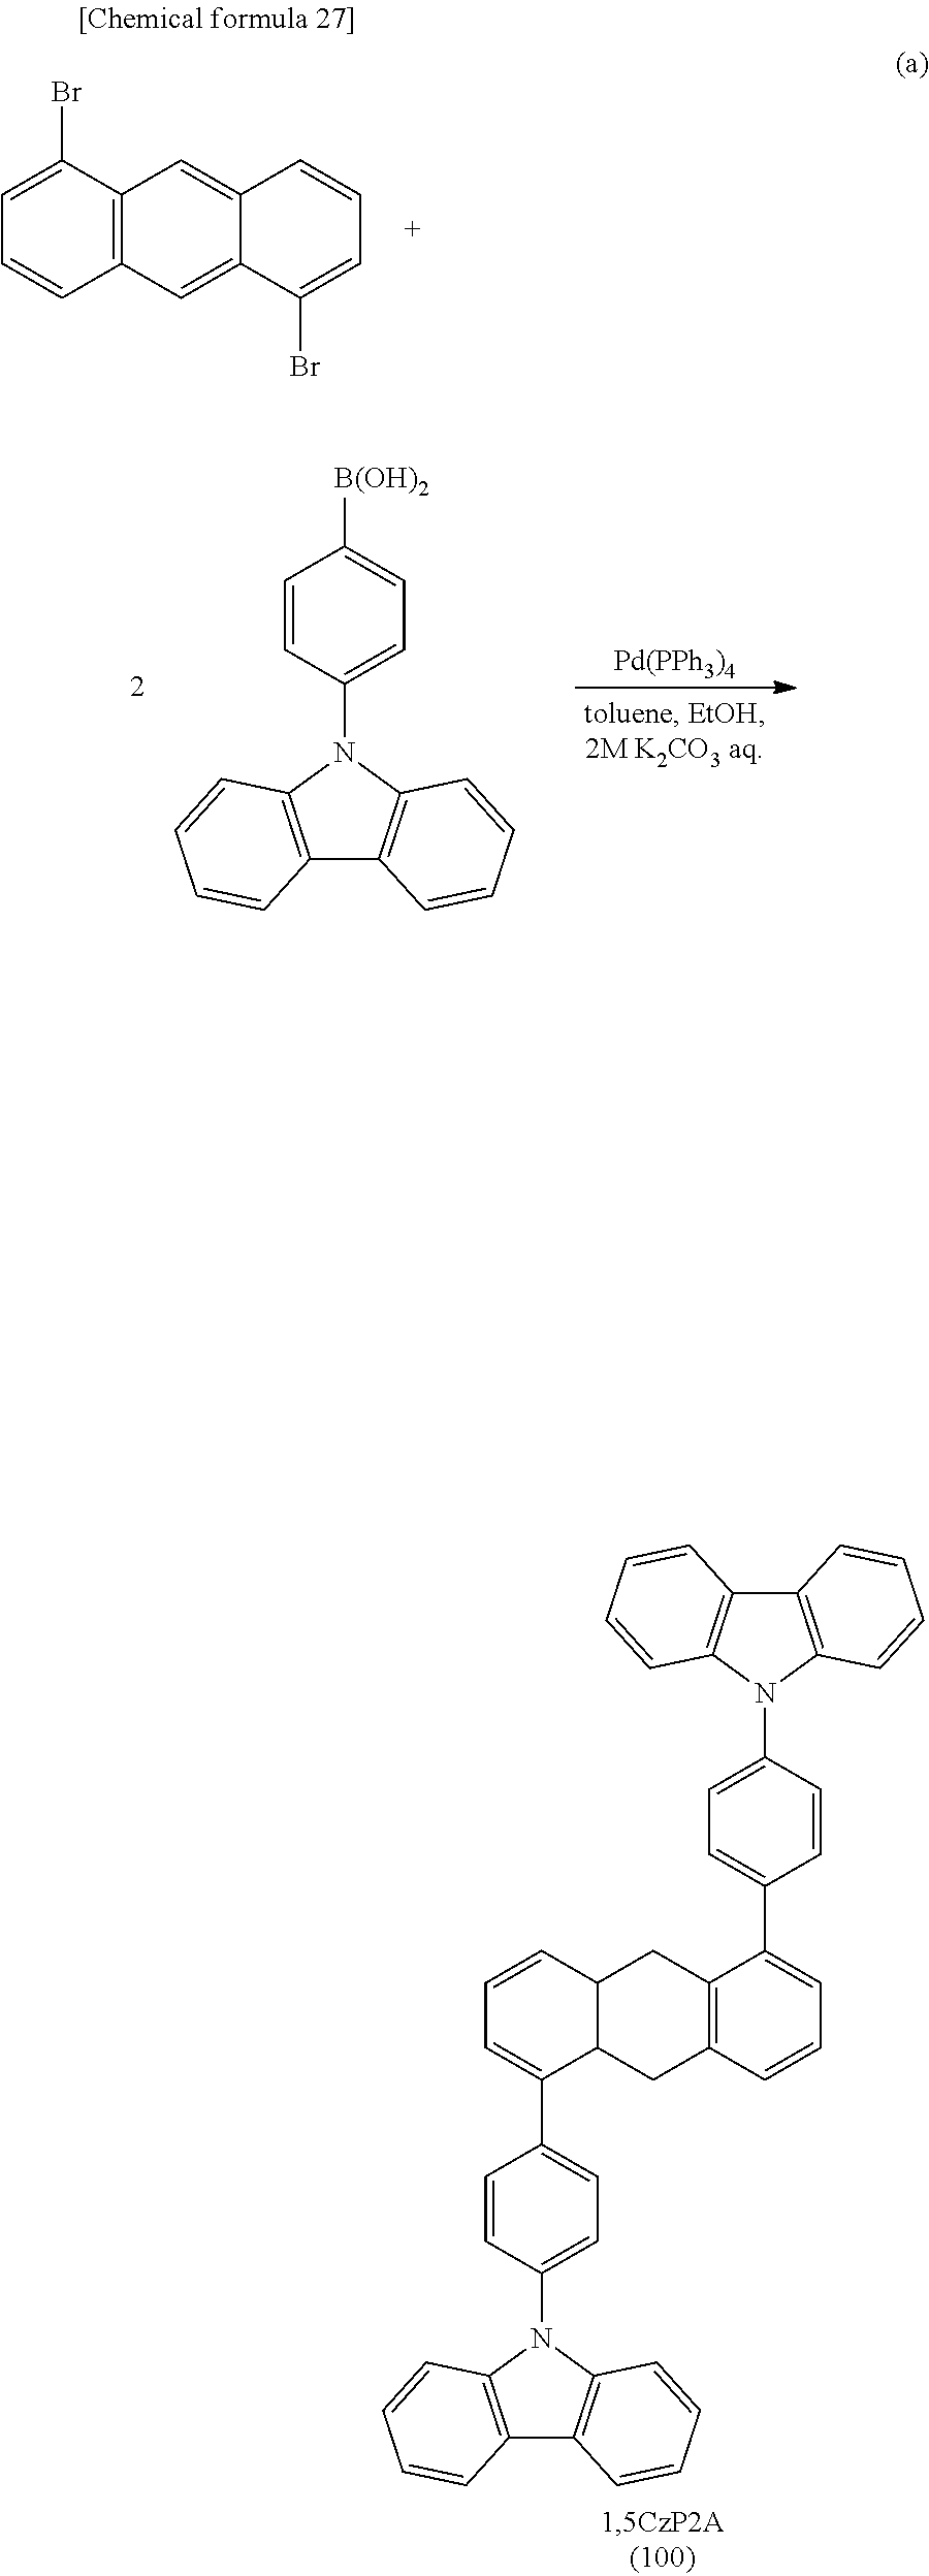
C1=C(Br)C2=C(C=C1)C=C1C(=C2)C=CC=C1Br.[Pd(PPh3)4].C12=C(N(C3=CC=C([B(OH)2])C=C3)C3=C1C=CC=C3)C=CC=C2.C12=C(N(C3=CC=C(C4=CC=CC5C4CC4=C(C(C6=CC=C(N7C8=C(C9=C7C=CC=C9)C=CC=C8)C=C6)=CC=C4)C5)C=C3)C3=C1C=CC=C3)C=CC=C2
